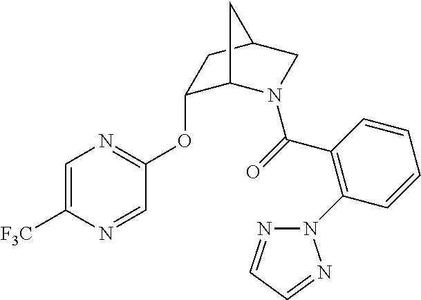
C1(C(=O)N2C3C(OC4=NC=C([F3C])N=C4)CC(C2)C3)=C(N2N=CC=N2)C=CC=C1
